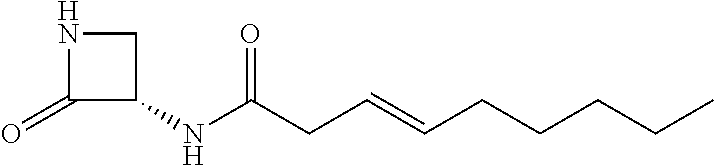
N1C(=O)C(NC(CC=CCCCCC)=O)C1
